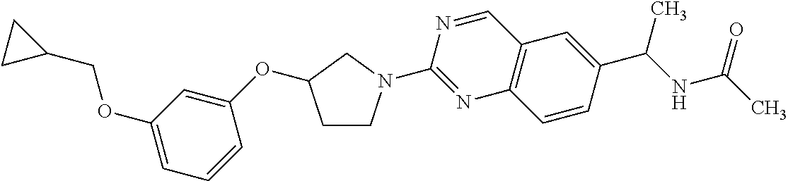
C12=C(C=CC(C(NC(C)=O)C)=C1)N=C(N1CCC(OC3=CC(OCC4CC4)=CC=C3)C1)N=C2
